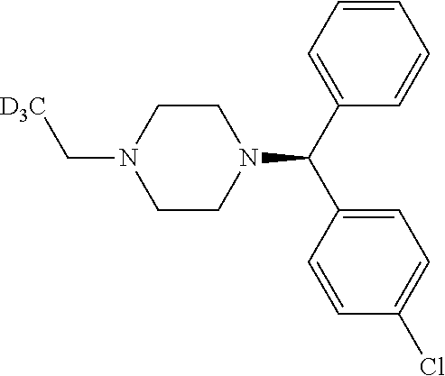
C1(C(N2CCN(C[D3C])CC2)C2=CC=C(Cl)C=C2)=CC=CC=C1
